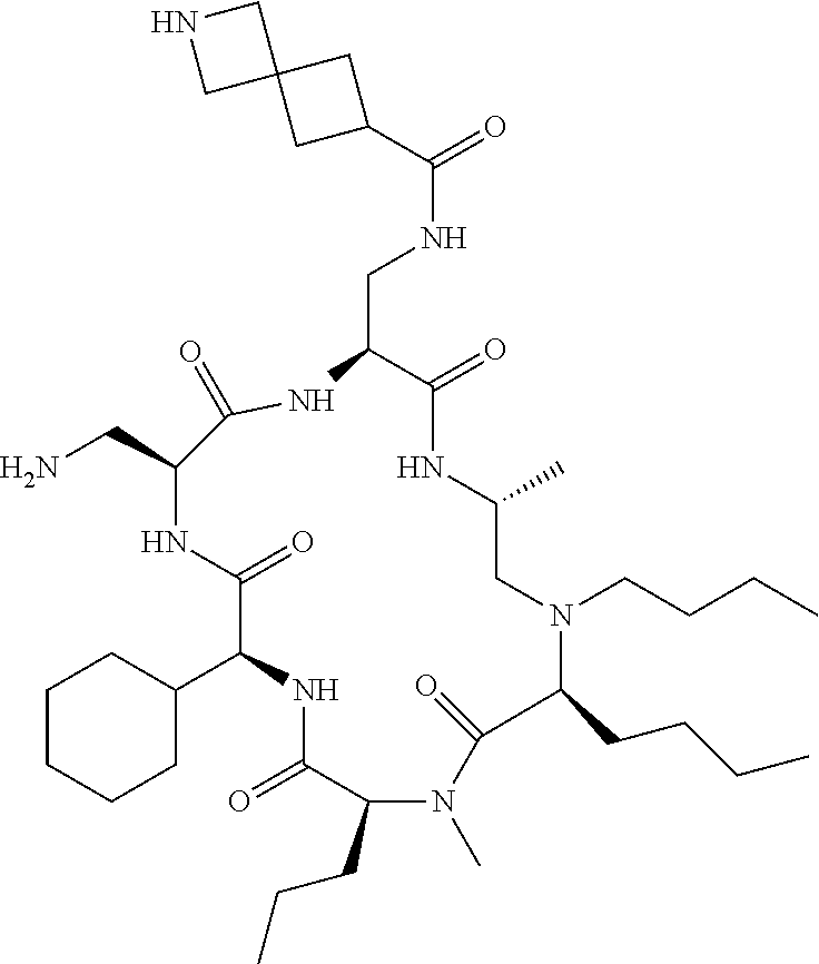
C1CCCC(C2NC(=O)C(CCC)N(C)C(=O)C(CCCC)N(CCCC)CC(C)NC(=O)C(CNC(=O)C3CC4(C3)CNC4)NC(=O)C(CN)NC2=O)C1
